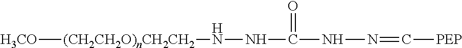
[H3CO][(CH2CH2O)nCH2CH2]NNC(NN=C[PEP])=O
